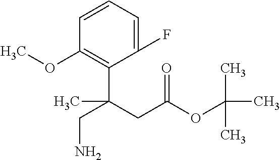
C1=CC=C(F)C(C(CC(OC(C)(C)C)=O)(CN)C)=C1OC
